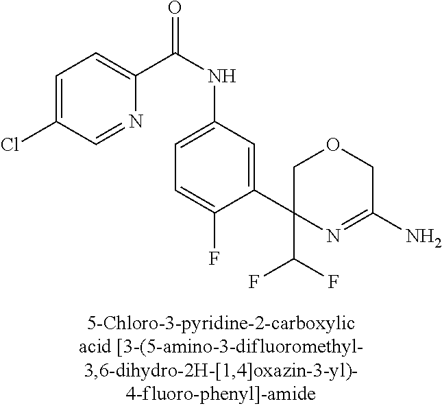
C1(C(F)F)(C2=CC(NC(=O)C3=CC=C(Cl)C=N3)=CC=C2F)N=C(N)COC1
